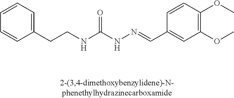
C(CNC(NN=CC1=CC(OC)=C(OC)C=C1)=O)C1=CC=CC=C1
